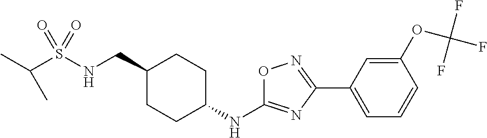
C(S(NCC1CCC(NC2=NC(C3=CC=CC(OC(F)(F)F)=C3)=NO2)CC1)(=O)=O)(C)C
